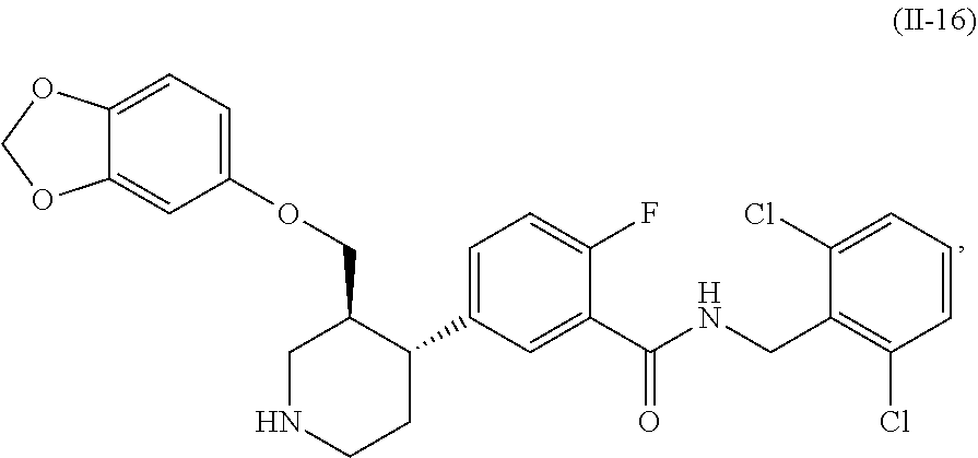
C12=CC=C(OCC3CNCCC3C3=CC=C(F)C(C(NCC4=C(Cl)C=CC=C4Cl)=O)=C3)C=C1OCO2
